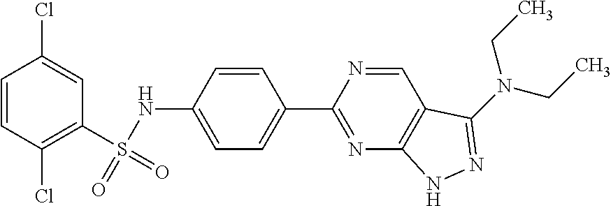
C1=CC(Cl)=C(S(=O)(NC2=CC=C(C3=NC4=C(C=N3)C(N(CC)CC)=NN4)C=C2)=O)C=C1Cl
